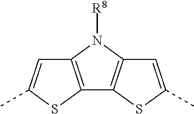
C12=C(N([R8])C3=C1SC(C)=C3)C=C(C)S2
